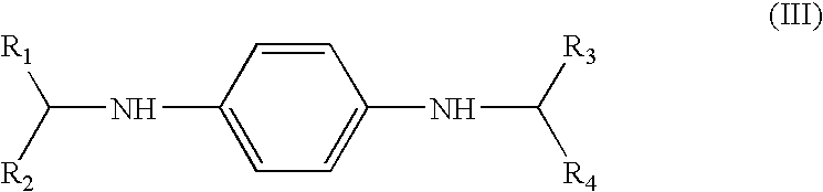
C1=CC(NC([R1])[R2])=CC=C1NC([R4])[R3]
